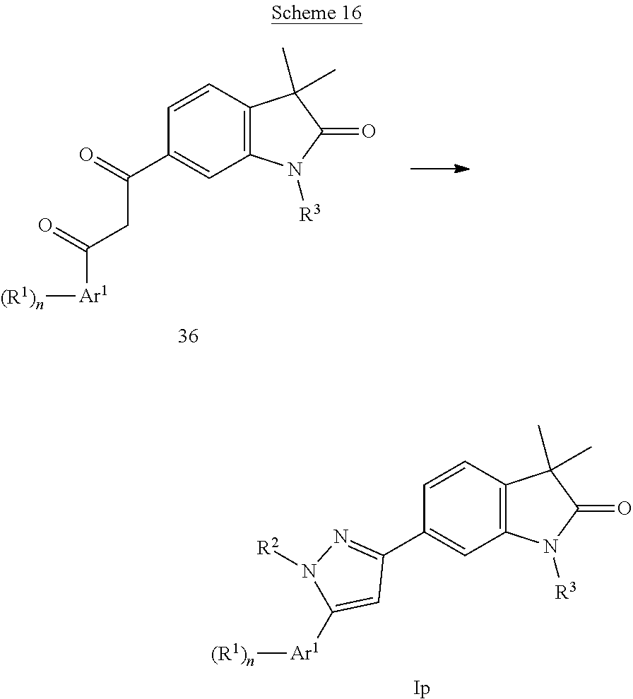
C1=CC2=C(C=C1C1=NN([R2])C([Ar1][(R1)n])=C1)N([R3])C(=O)C2(C)C.[Ip].C1=CC2=C(C=C1C(=O)CC(=O)[Ar1][(R1)n])N([R3])C(=O)C2(C)C
